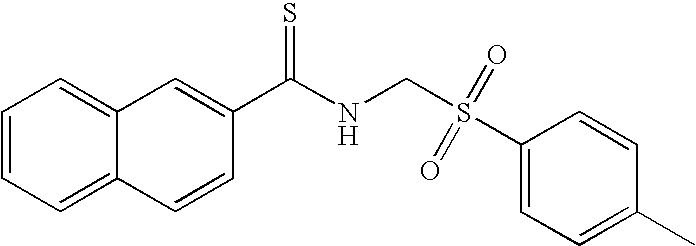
C1=CC=C2C(=C1)C=C(C(NCS(=O)(=O)C1=CC=C(C)C=C1)=S)C=C2
